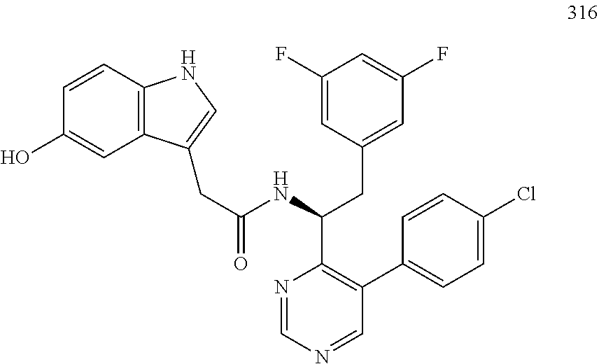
C(C(NC(CC1=CC(F)=CC(F)=C1)C1=C(C2=CC=C(Cl)C=C2)C=NC=N1)=O)C1=CNC2=C1C=C(O)C=C2
